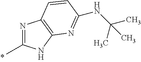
N1=C(C)NC2=C1C=CC(NC(C)(C)C)=N2
